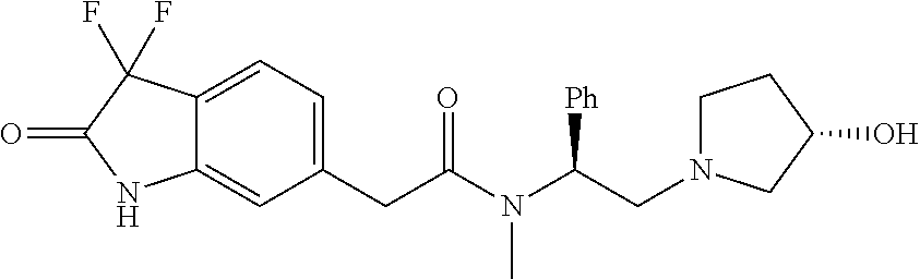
C12=CC=C(CC(N(C(CN3CCC(O)C3)[Ph])C)=O)C=C1NC(=O)C2(F)F
